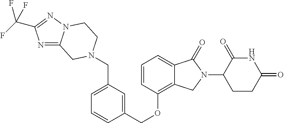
C(OC1=C2C(=CC=C1)C(=O)N(C1C(=O)NC(=O)CC1)C2)C1=CC(CN2CC3=NC(C(F)(F)F)=NN3CC2)=CC=C1
